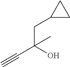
C1(CC(C#C)(O)C)CC1
